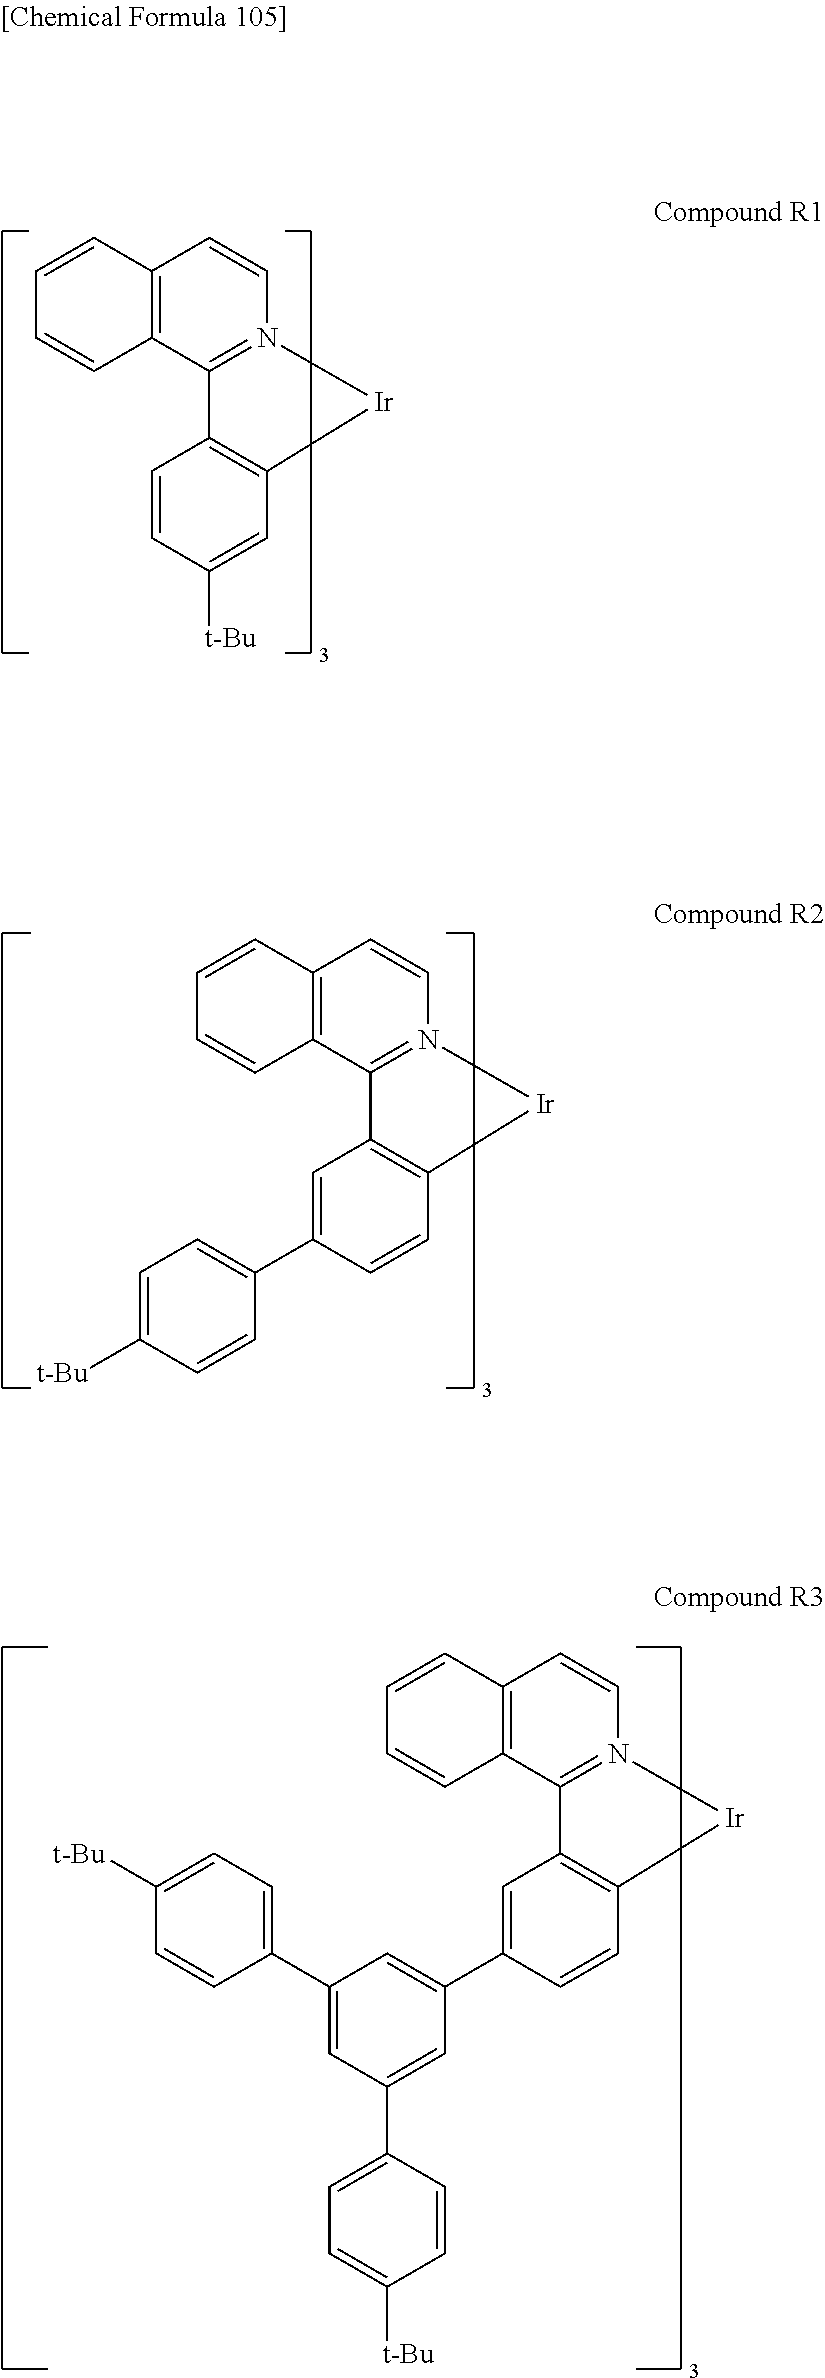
C12=C(C3=N(C=C1)[Ir]C1=C3C=CC([t-Bu])=C1)C=CC=C2.C12=C(C3=N(C=C1)[Ir]C1=C3C=C(C3=CC=C([t-Bu])C=C3)C=C1)C=CC=C2.C12=C(C3=N(C=C1)[Ir]C1=C3C=C(C3=CC(C4=CC=C([t-Bu])C=C4)=CC(C4=CC=C([t-Bu])C=C4)=C3)C=C1)C=CC=C2
